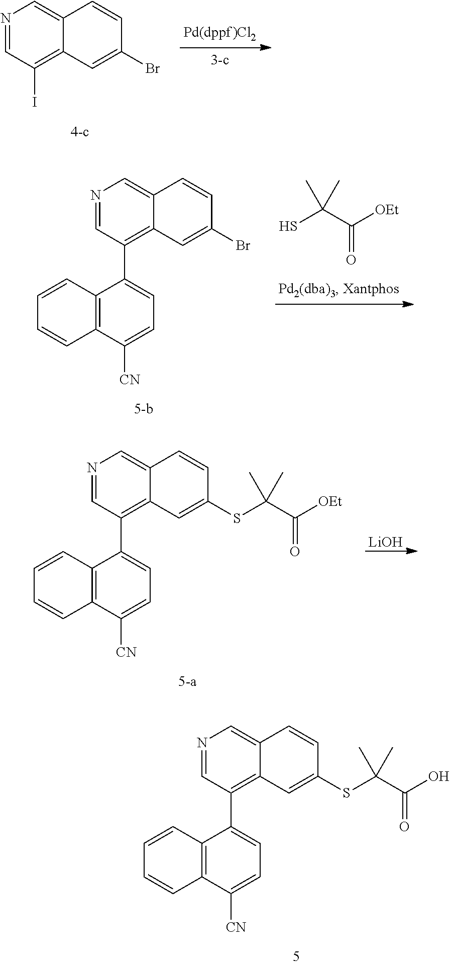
N1=CC(C2=CC=C([CN])C3=C2C=CC=C3)=C2C(=C1)C=CC(SC(C(O)=O)(C)C)=C2.N1=CC(I)=C2C(=C1)C=CC(Br)=C2.N1=CC(C2=CC=C([CN])C3=C2C=CC=C3)=C2C(=C1)C=CC(Br)=C2.SC(C([OEt])=O)(C)C.[LiOH].N1=CC(C2=CC=C([CN])C3=C2C=CC=C3)=C2C(=C1)C=CC(SC(C([OEt])=O)(C)C)=C2
